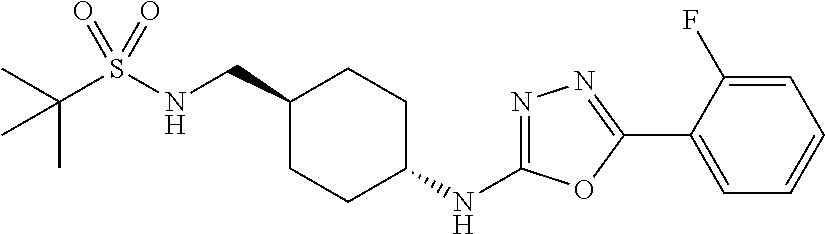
C1(CNS(C(C)(C)C)(=O)=O)CCC(NC2=NN=C(C3=CC=CC=C3F)O2)CC1
